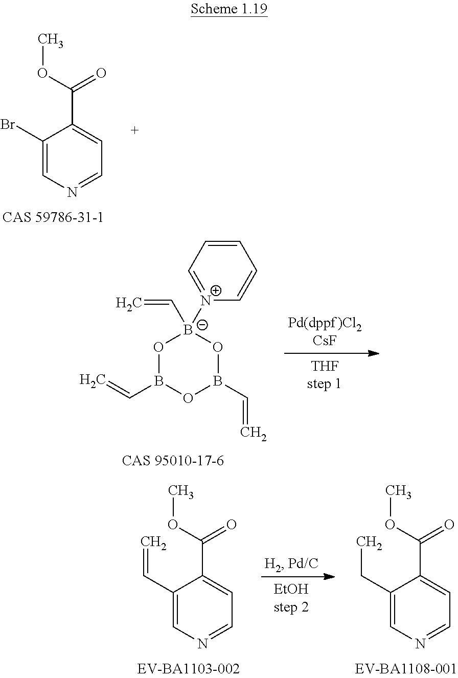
C1(Br)=CN=CC=C1C(OC)=O.O1B(C=C)OB(C=C)O[B-]1([N+]1=CC=CC=C1)C=C.C1(C=C)=CN=CC=C1C(OC)=O.C1(CC)=CN=CC=C1C(OC)=O
